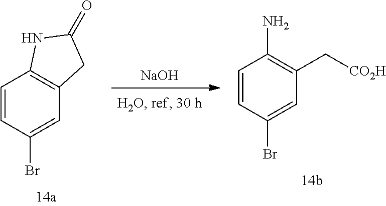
C1=CC(Br)=CC(C[CO2H])=C1N.C1=CC(Br)=CC2=C1NC(=O)C2.[NaOH]
